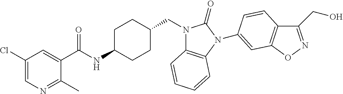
C1(Cl)=CN=C(C)C(C(NC2CCC(CN3C4=C(N(C5=CC6=C(C(CO)=NO6)C=C5)C3=O)C=CC=C4)CC2)=O)=C1
